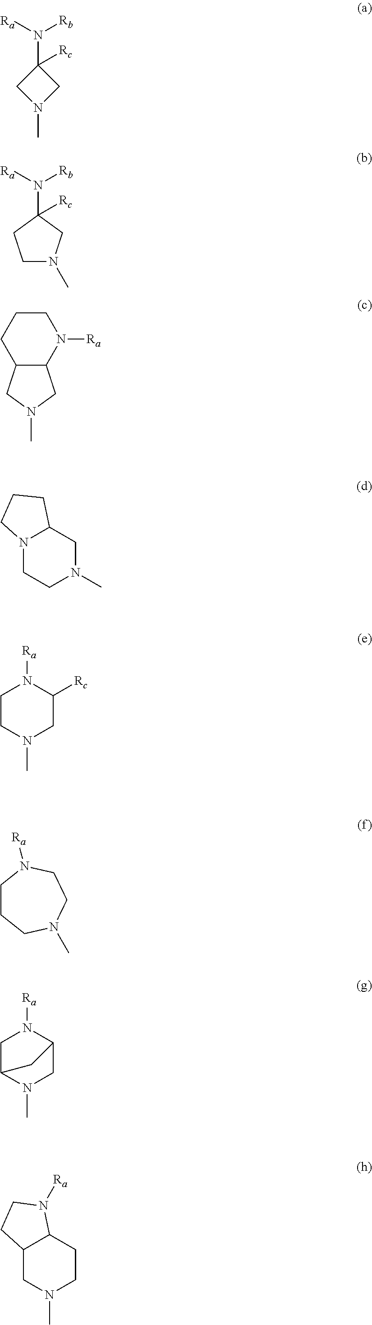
C12CN(C)CCC1N([Ra])CC2.C1(N([Ra])[Rb])([Rc])CN(C)C1.C1(N([Ra])[Rb])([Rc])CCN(C)C1.C1CCC2C(N1[Ra])CN(C)C2.N12CCN(C)CC1CCC2.C1CN(C)CC([Rc])N1[Ra].C1CCN(C)CCN1[Ra].C1C2N(C)CC(N1[Ra])C2
